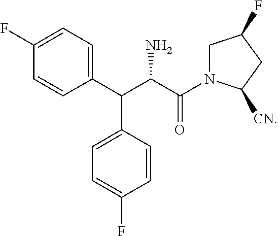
C1(C(C(C(N2CC(F)CC2[CN])=O)N)C2=CC=C(F)C=C2)=CC=C(F)C=C1
